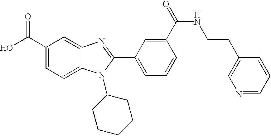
OC(C1=CC=C2C(=C1)N=C(C1=CC=CC(C(=O)NCCC3=CN=CC=C3)=C1)N2C1CCCCC1)=O
